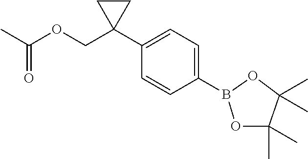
C1(C2(COC(=O)C)CC2)=CC=C(B2OC(C)(C)C(C)(C)O2)C=C1
